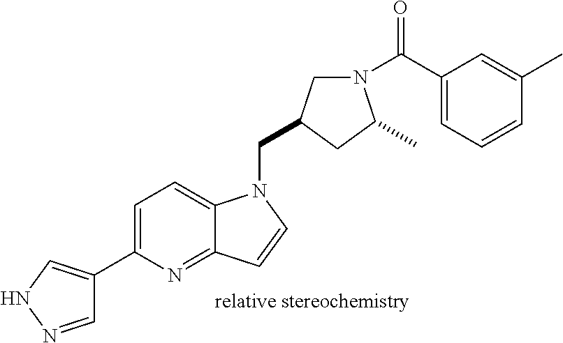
C1=NNC=C1C1=CC=C2C(=N1)C=CN2CC1CN(C(C2=CC=CC(C)=C2)=O)C(C)C1
